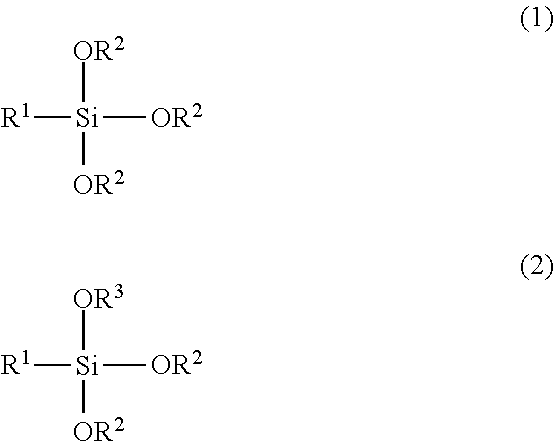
[R1][Si]([OR2])([OR2])[OR2].[R1][Si]([OR2])([OR3])[OR2]
